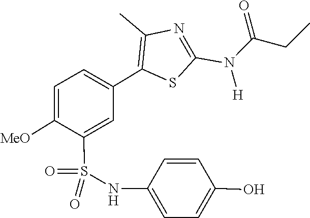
C(=O)(CC)N(C1=NC(C)=C(C2=CC=C([MeO])C(S(=O)(NC3=CC=C(O)C=C3)=O)=C2)S1)[H]
